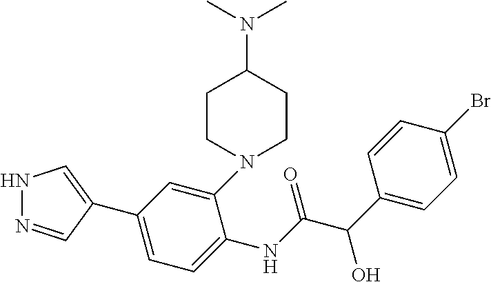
C1=C(NC(C(C2=CC=C(Br)C=C2)O)=O)C(N2CCC(N(C)C)CC2)=CC(C2=CNN=C2)=C1
